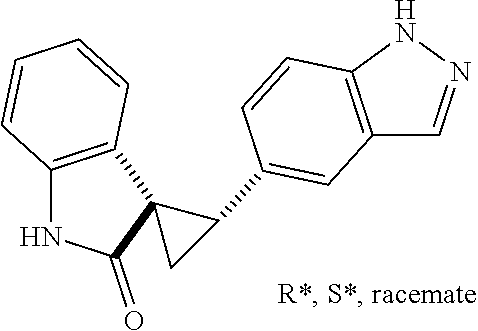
C12=C(NN=C1)C=CC(C1CC13C(=O)NC1=C3C=CC=C1)=C2
